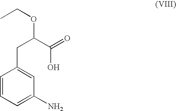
C1=CC=C(N)C=C1CC(OCC)C(=O)O
